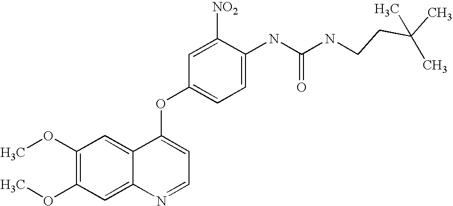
C1([NO2])=CC(OC2=CC=NC3=CC(OC)=C(OC)C=C23)=CC=C1NC(=O)NCCC(C)(C)C
